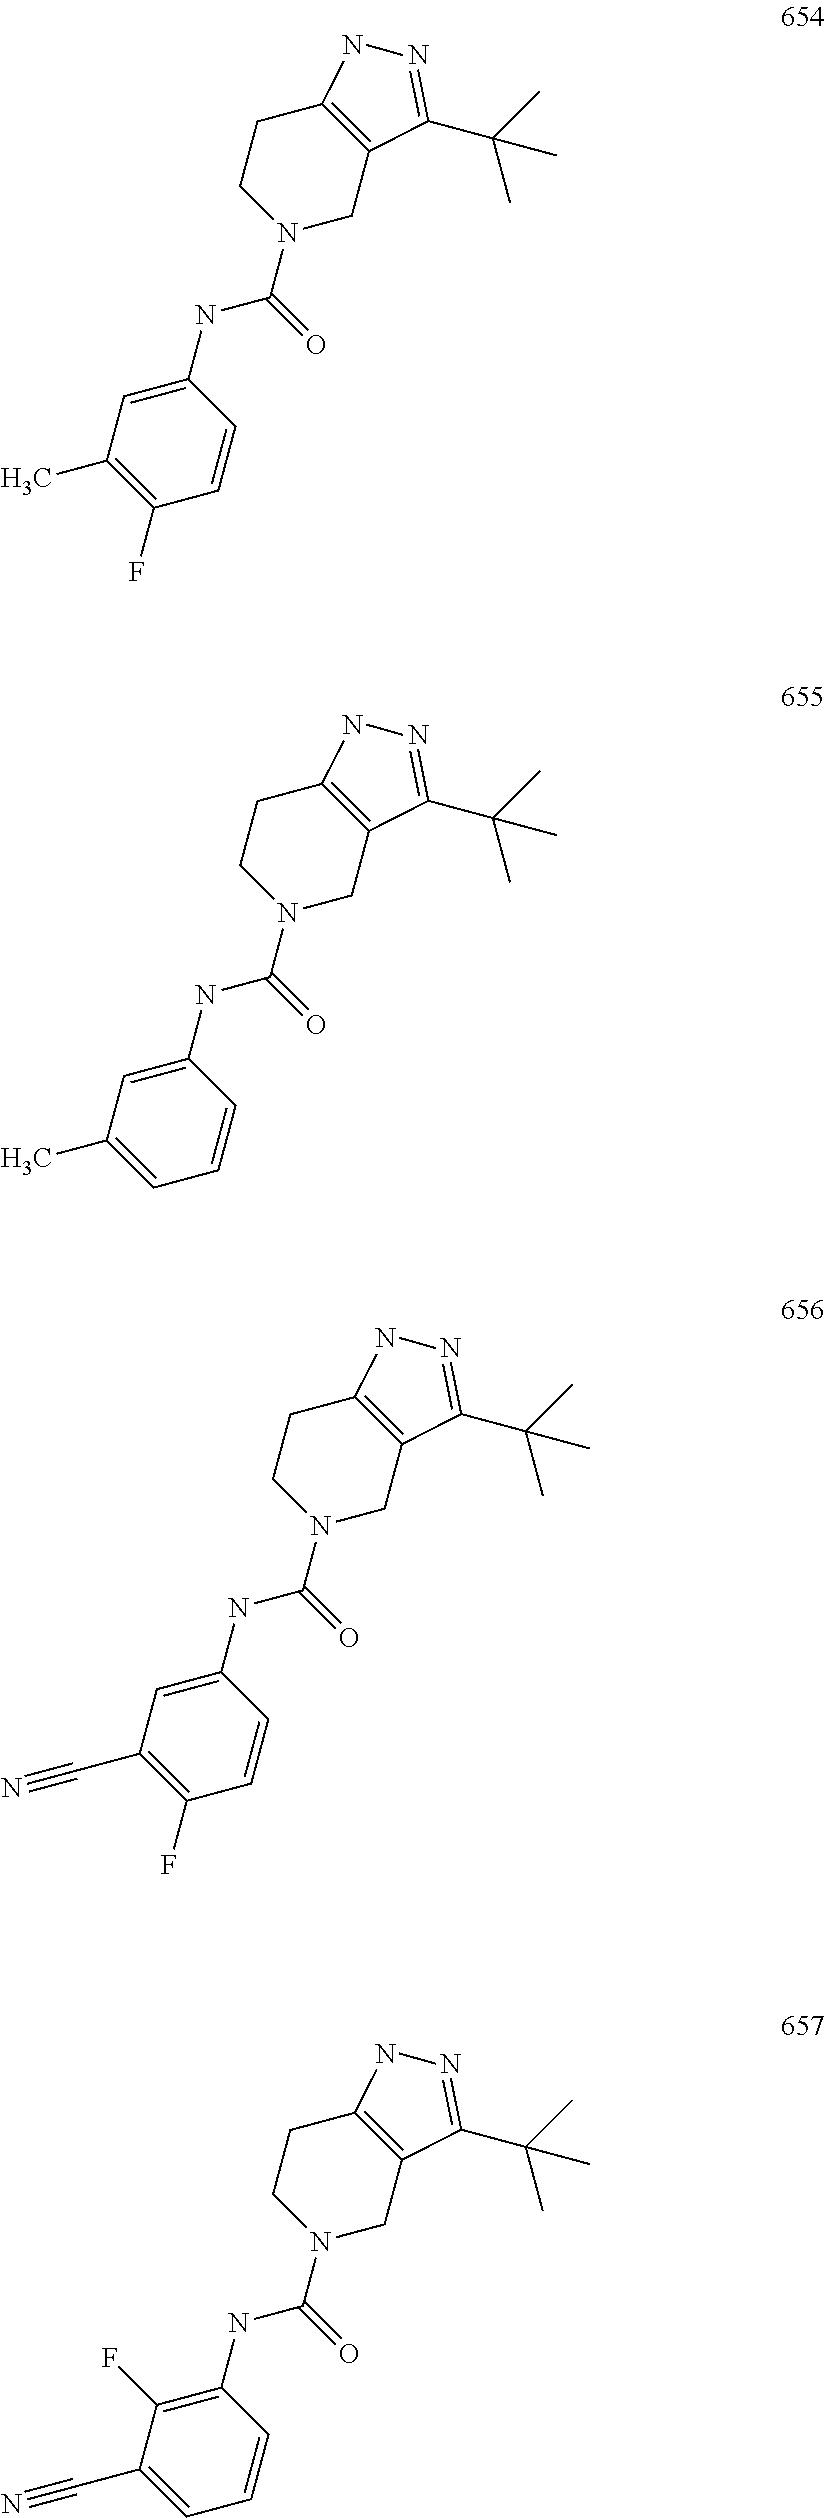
N1(C(NC2=CC(C)=C(F)C=C2)=O)CC2=C(CC1)NN=C2C(C)(C)C.N1(C(NC2=CC(C)=CC=C2)=O)CC2=C(CC1)NN=C2C(C)(C)C.N1(C(NC2=CC(C#N)=C(F)C=C2)=O)CC2=C(CC1)NN=C2C(C)(C)C.N1(C(NC2=C(F)C(C#N)=CC=C2)=O)CC2=C(CC1)NN=C2C(C)(C)C
